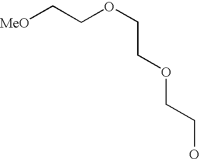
[MeO]CCOCCOCCO
